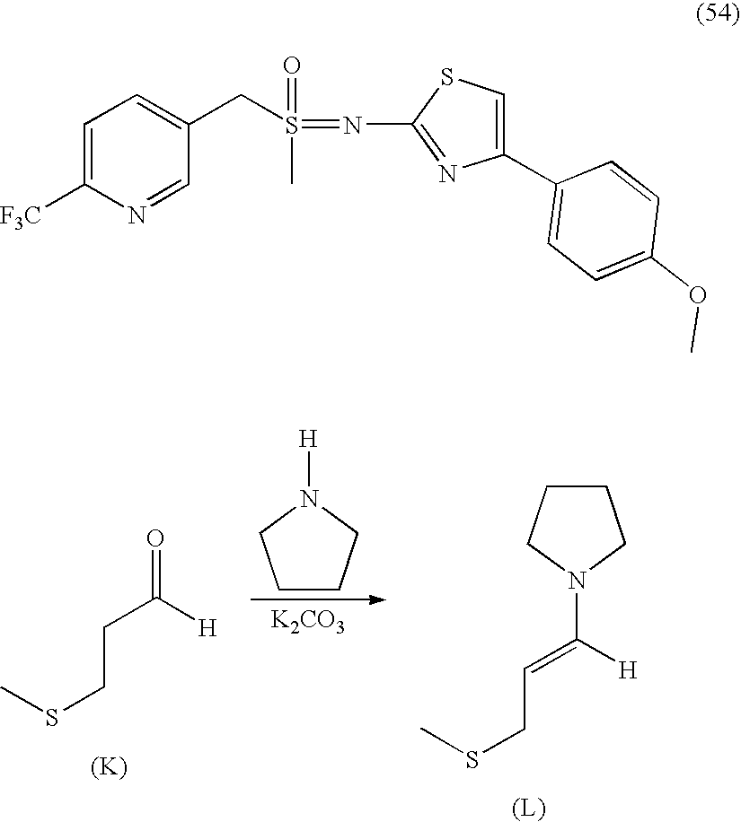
CSCCC(=O)[H].[(K)].C1CCN([H])C1.[K2CO3].C1CCN(C(=CCSC)[H])C1.C1=C([F3C])N=CC(CS(=O)(C)=NC2=NC(C3=CC=C(OC)C=C3)=CS2)=C1
